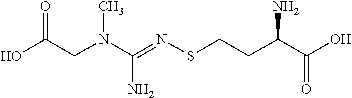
OC(CN(C(=NSCCC(C(O)=O)N)N)C)=O
